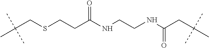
C(CSCCC(NCCNC(CC(C)(C)C)=O)=O)(C)(C)C
